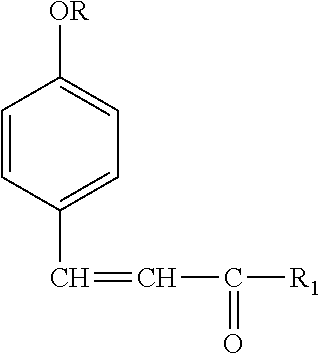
C1=CC(C=CC([R1])=O)=CC=C1[OR]
